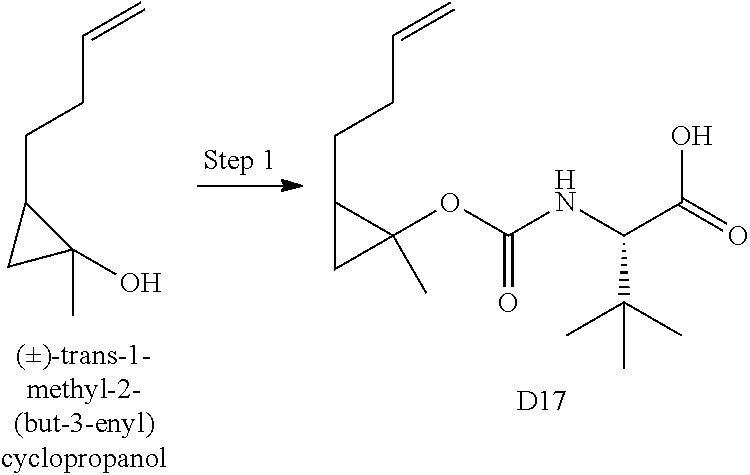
C1(CCC=C)CC1(C)O.C1(CCC=C)CC1(C)OC(=O)NC(C(C)(C)C)C(O)=O.[D17]
